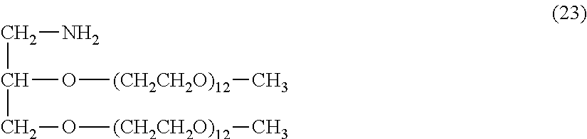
C(C(O[(CH2CH2O)12]C)CO[(CH2CH2O)12]C)N
